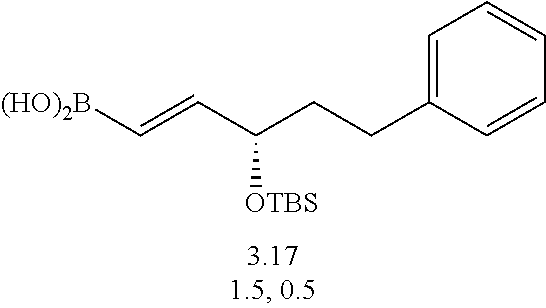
C(C=C[(HO)2B])(CCC1=CC=CC=C1)[OTBS]
